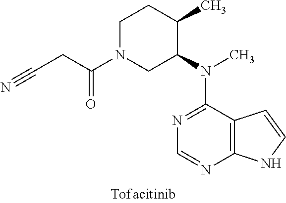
N1=C(N(C2C(C)CCN(C(CC#N)=O)C2)C)C2=C(N=C1)NC=C2
